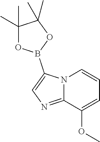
N12C(=NC=C1B1OC(C)(C)C(C)(C)O1)C(OC)=CC=C2
